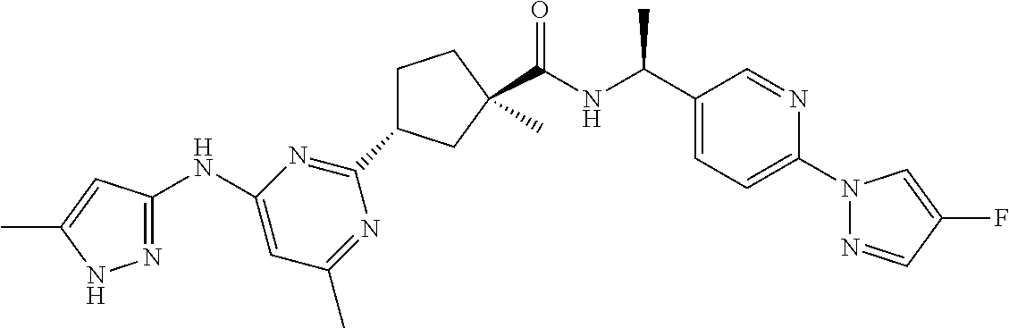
C(NC(C1=CC=C(N2N=CC(F)=C2)N=C1)C)(=O)C1(C)CC(C2=NC(NC3=NNC(C)=C3)=CC(C)=N2)CC1
